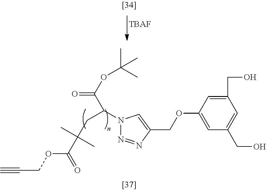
[TBAF].N1=NC(COC2=CC(CO)=CC(CO)=C2)=CN1C(CC(C)(C)C(=O)OCC#C)C(OC(C)(C)C)=O
